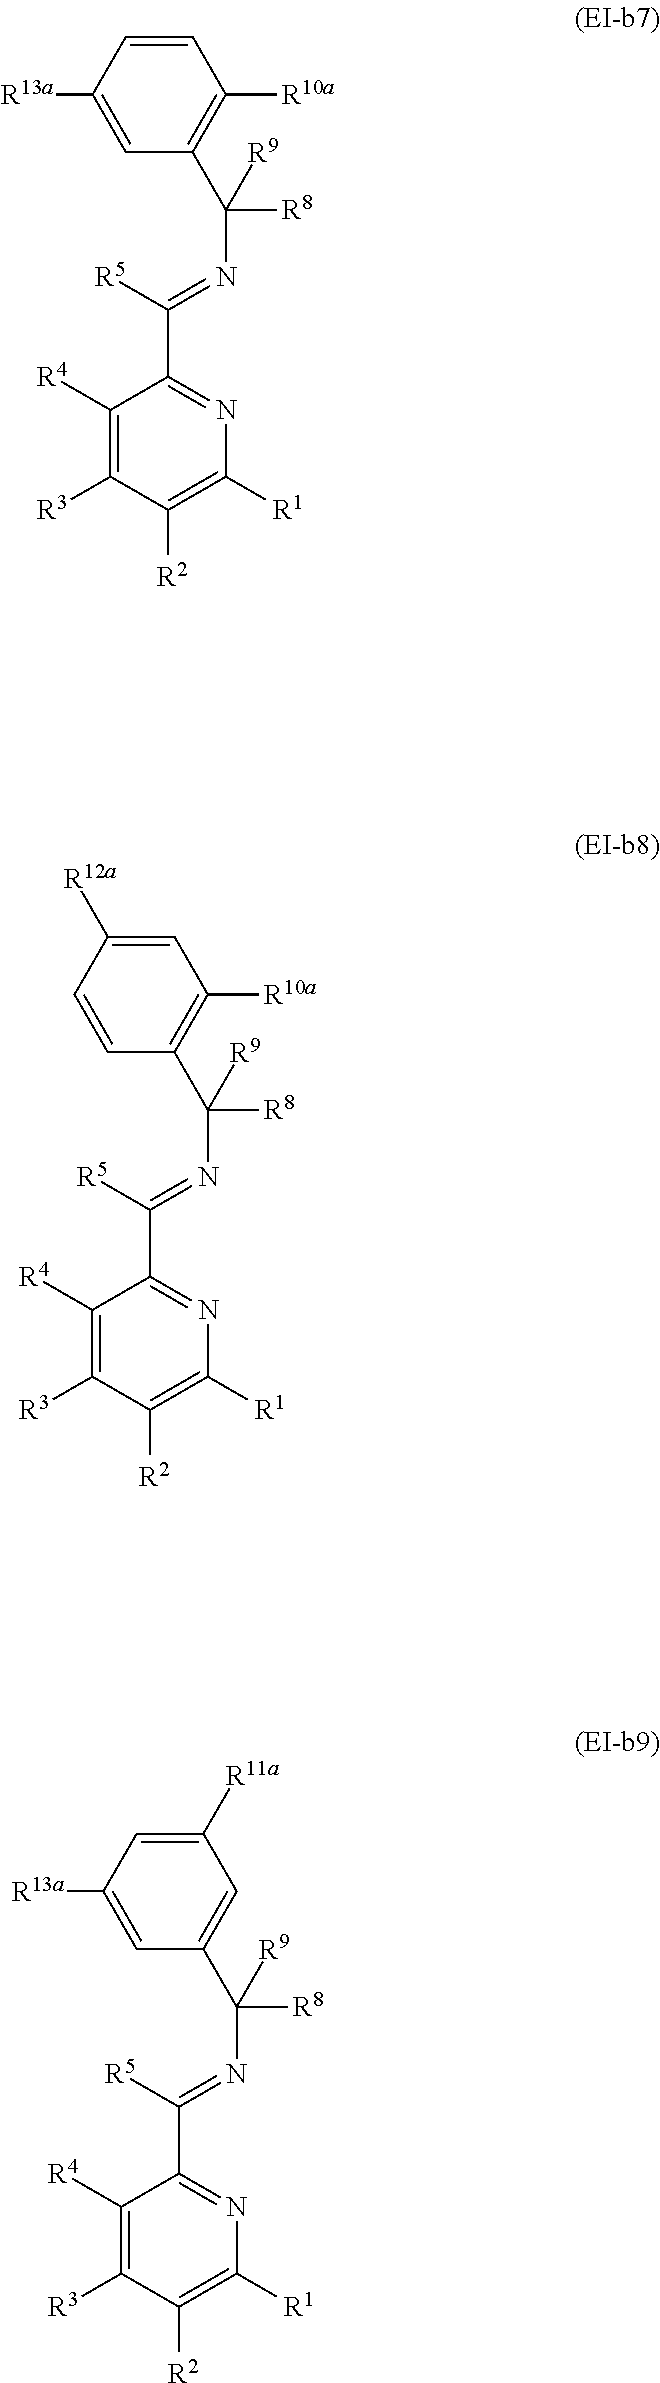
C1=CC([R13a])=CC(C(N=C(C2=NC([R1])=C([R2])C([R3])=C2[R4])[R5])([R8])[R9])=C1[R10a].C1=C([R12a])C=CC(C(N=C(C2=NC([R1])=C([R2])C([R3])=C2[R4])[R5])([R8])[R9])=C1[R10a].C1([R11a])=CC([R13a])=CC(C(N=C(C2=NC([R1])=C([R2])C([R3])=C2[R4])[R5])([R8])[R9])=C1
